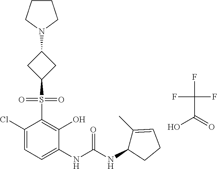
C1(Cl)=CC=C(NC(NC2C(C)=CCC2)=O)C(O)=C1S(C1CC(N2CCCC2)C1)(=O)=O.FC(C(=O)O)(F)F
